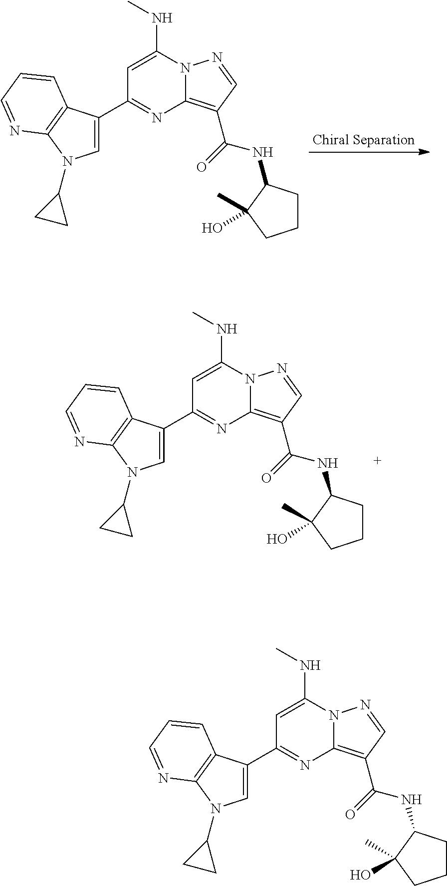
C1=C(C2=NC3=C(C(=O)NC4CCCC4(C)O)C=NN3C(NC)=C2)C2=C(N1C1CC1)N=CC=C2.C1=C(C2=NC3=C(C(=O)NC4CCCC4(C)O)C=NN3C(NC)=C2)C2=C(N1C1CC1)N=CC=C2.C1=C(C2=NC3=C(C(=O)NC4CCCC4(C)O)C=NN3C(NC)=C2)C2=C(N1C1CC1)N=CC=C2
